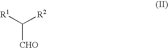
[R1]C([R2])[CHO]
